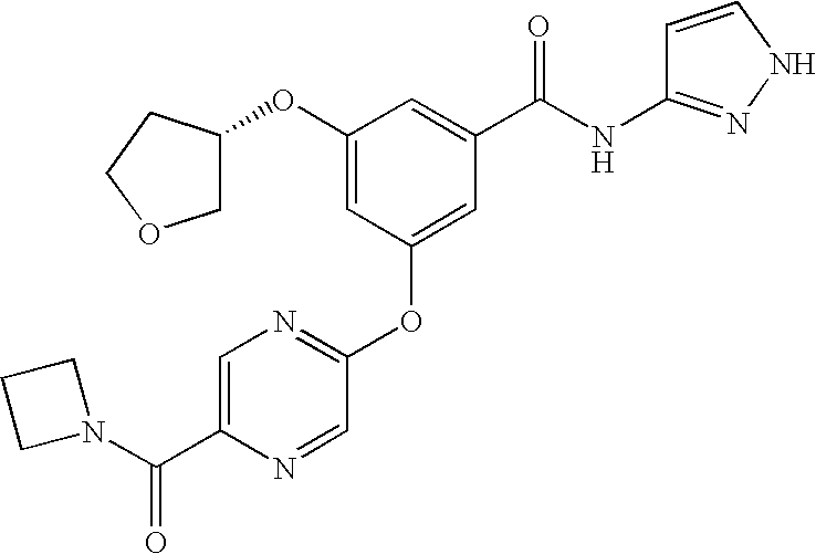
O(C1=CC(OC2=NC=C(C(N3CCC3)=O)N=C2)=CC(C(NC2=NNC=C2)=O)=C1)C1COCC1
